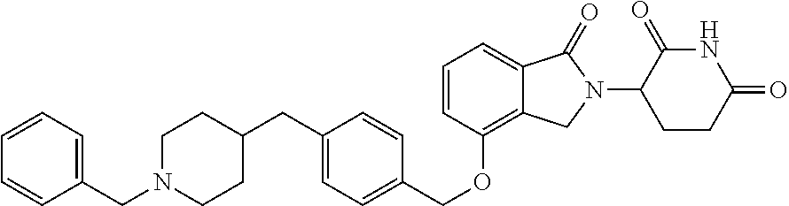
C12=CC=CC(OCC3=CC=C(CC4CCN(CC5=CC=CC=C5)CC4)C=C3)=C1CN(C1C(=O)NC(=O)CC1)C2=O
